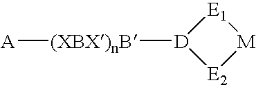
[A][(XBX)nB][D]1[E2][M][E1]1
